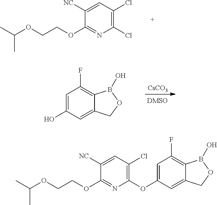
C1(Cl)=C(Cl)C=C([NC])C(OCCOC(C)C)=N1.[CsCO3].C1=C(O)C=C2C(=C1F)B(O)OC2.C1(OC2=CC(F)=C3C(=C2)COB3O)=C(Cl)C=C([NC])C(OCCOC(C)C)=N1
